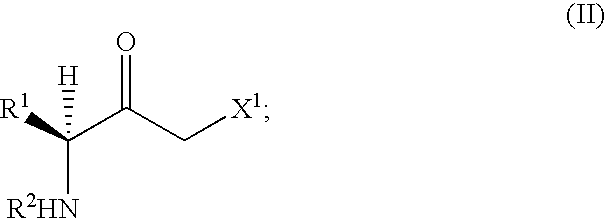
[R1]C(C(C[X1])=O)([H])[R2HN]
